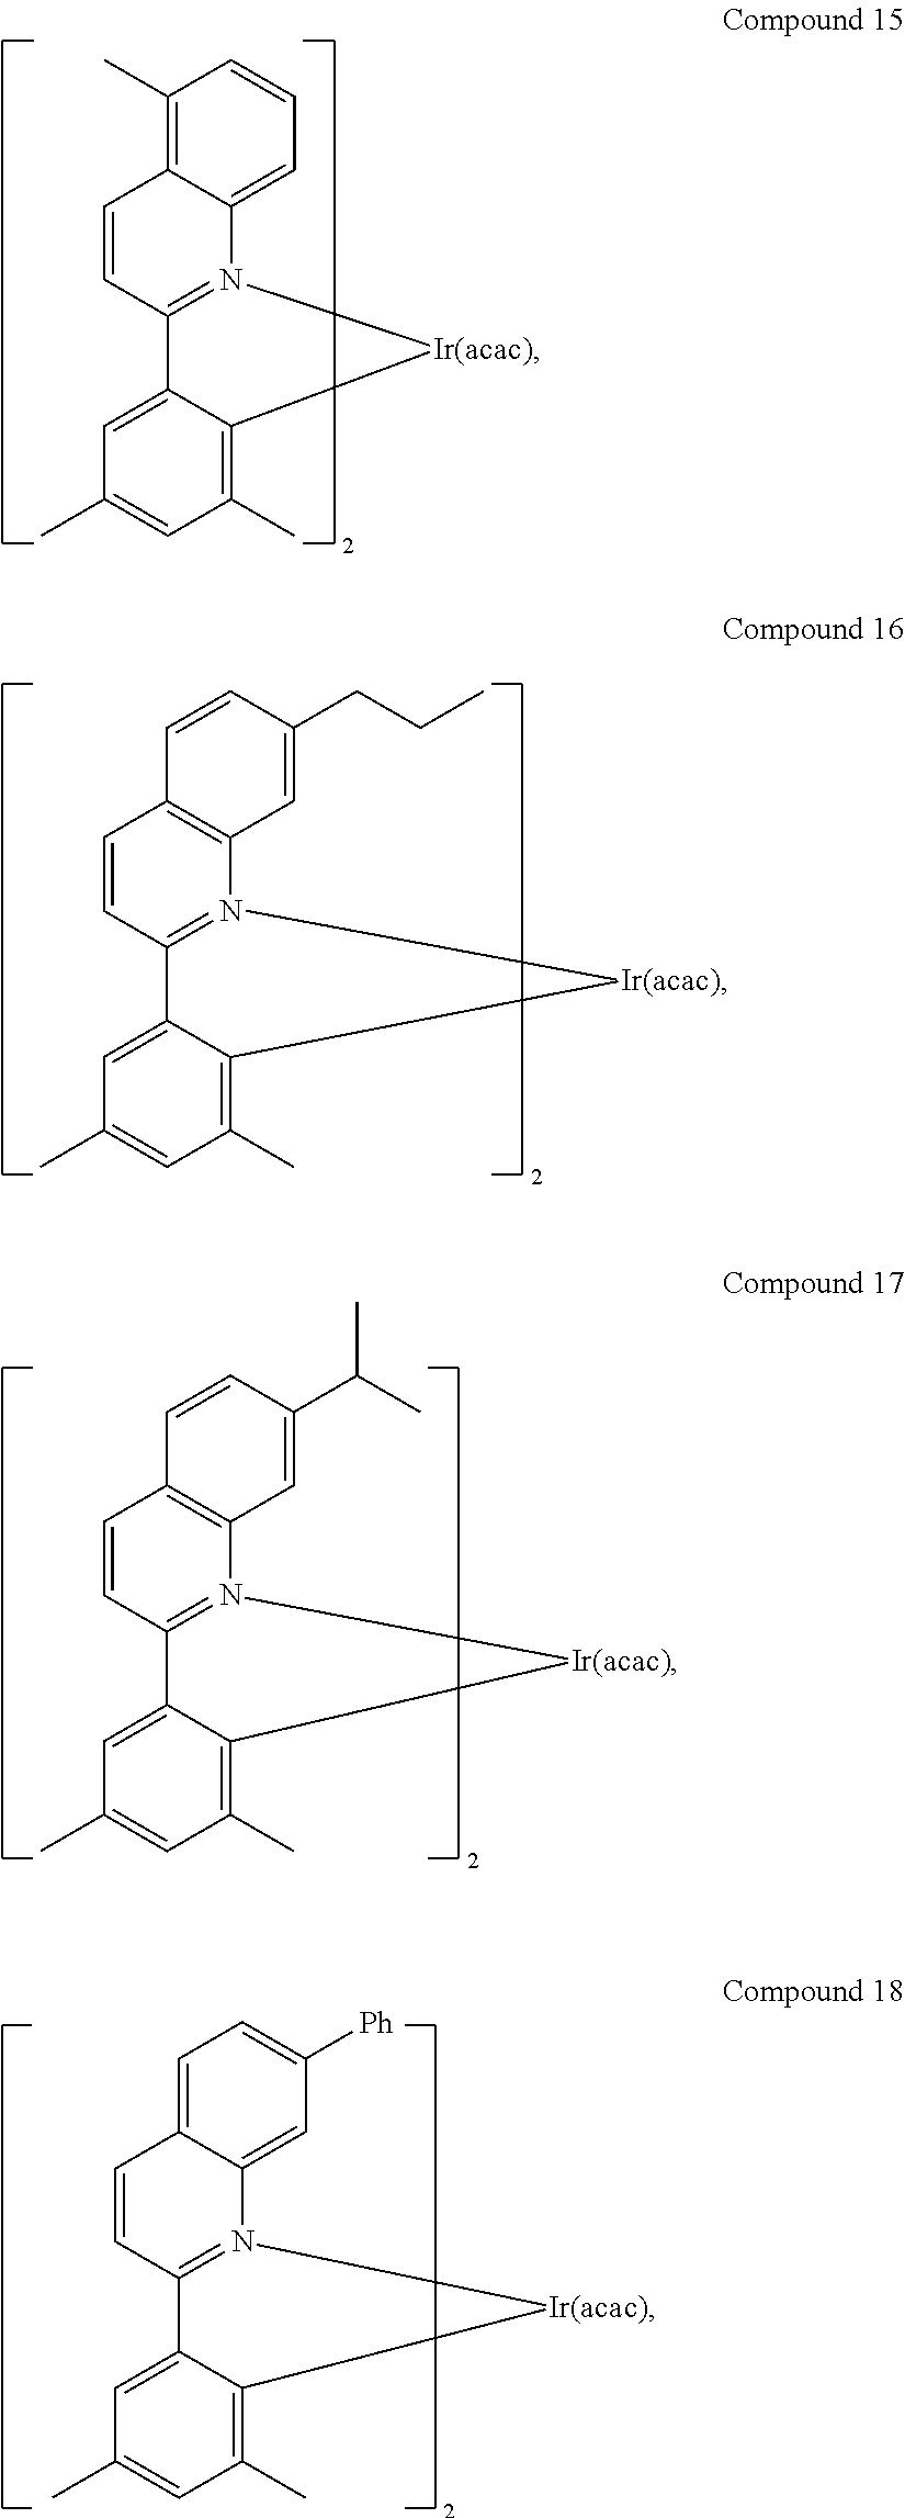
C1=CC2=C(C)C=CC=C2N2=C1C1=CC(C)=CC(C)=C1[Ir(acac)]2.C1=CC2=C(N3=C1C1=CC(C)=CC(C)=C1[Ir(acac)]3)C=C(CCC)C=C2.C1=CC2=C(N3=C1C1=CC(C)=CC(C)=C1[Ir(acac)]3)C=C(C(C)C)C=C2.C1=CC2=CC=C([Ph])C=C2N2=C1C1=CC(C)=CC(C)=C1[Ir(acac)]2
